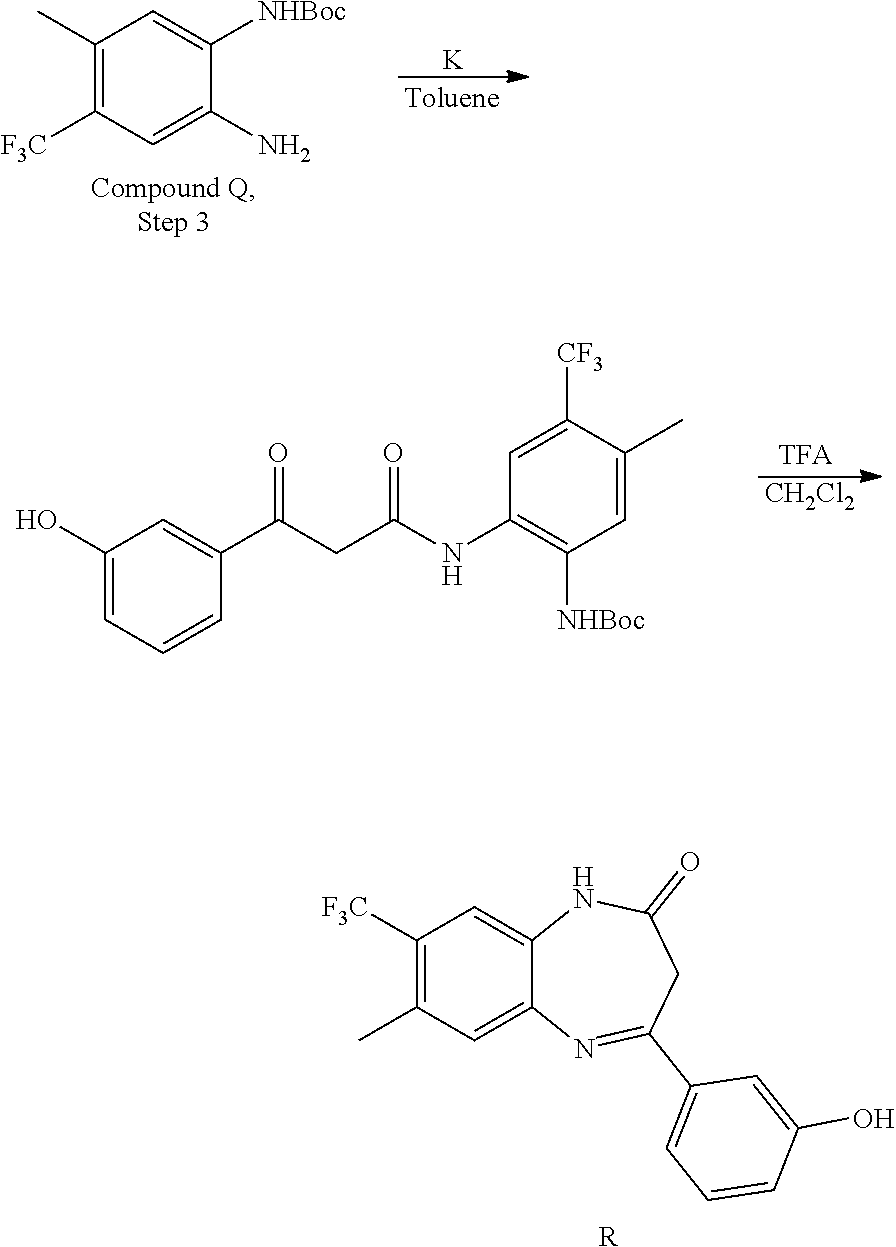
[K].C1(C)=C([F3C])C=C(N)C([NHBoc])=C1.[CH2Cl2].C1(O)=CC=CC(C(CC(NC2=C([NHBoc])C=C(C)C([CF3])=C2)=O)=O)=C1.C1([F3C])=C(C)C=C2C(=C1)NC(=O)CC(C1=CC=CC(O)=C1)=N2.[R]
